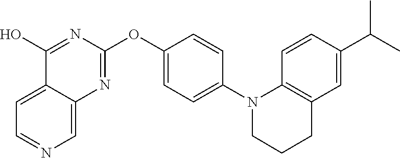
C12=CC=NC=C1N=C(OC1=CC=C(N3C4=C(C=C(C(C)C)C=C4)CCC3)C=C1)N=C2O
